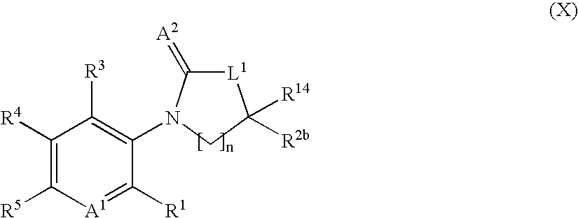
C1([R4])=C([R5])[A1]=C([R1])C(N2C(=[A2])[L1]C([R14])([R2b])C2)=C1[R3]
